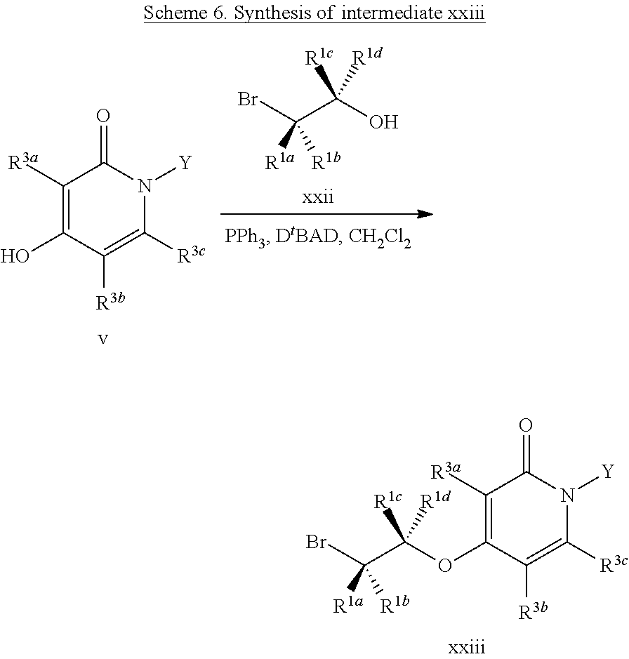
C1([R3a])=C(OC(C(Br)([R1a])[R1b])([R1c])[R1d])C([R3b])=C([R3c])N([Y])C1=O.C1([R3a])=C(O)C([R3b])=C([R3c])N([Y])C1=O.BrC(C(O)([R1c])[R1d])([R1a])[R1b]
